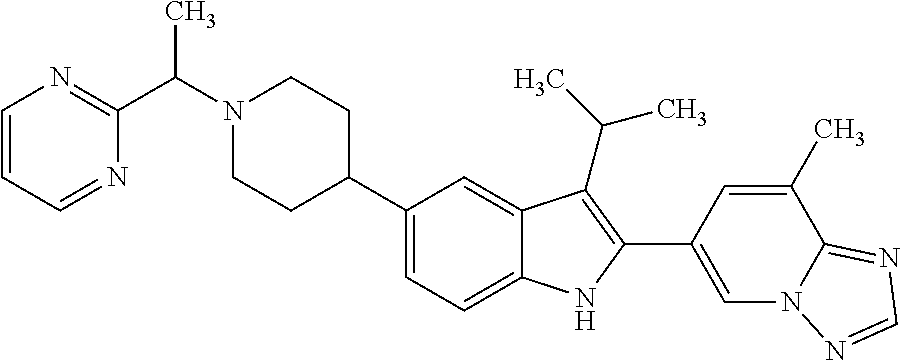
N1(C(C2=NC=CC=N2)C)CCC(C2=CC=C3C(=C2)C(C(C)C)=C(C2=CN4C(=NC=N4)C(C)=C2)N3)CC1
